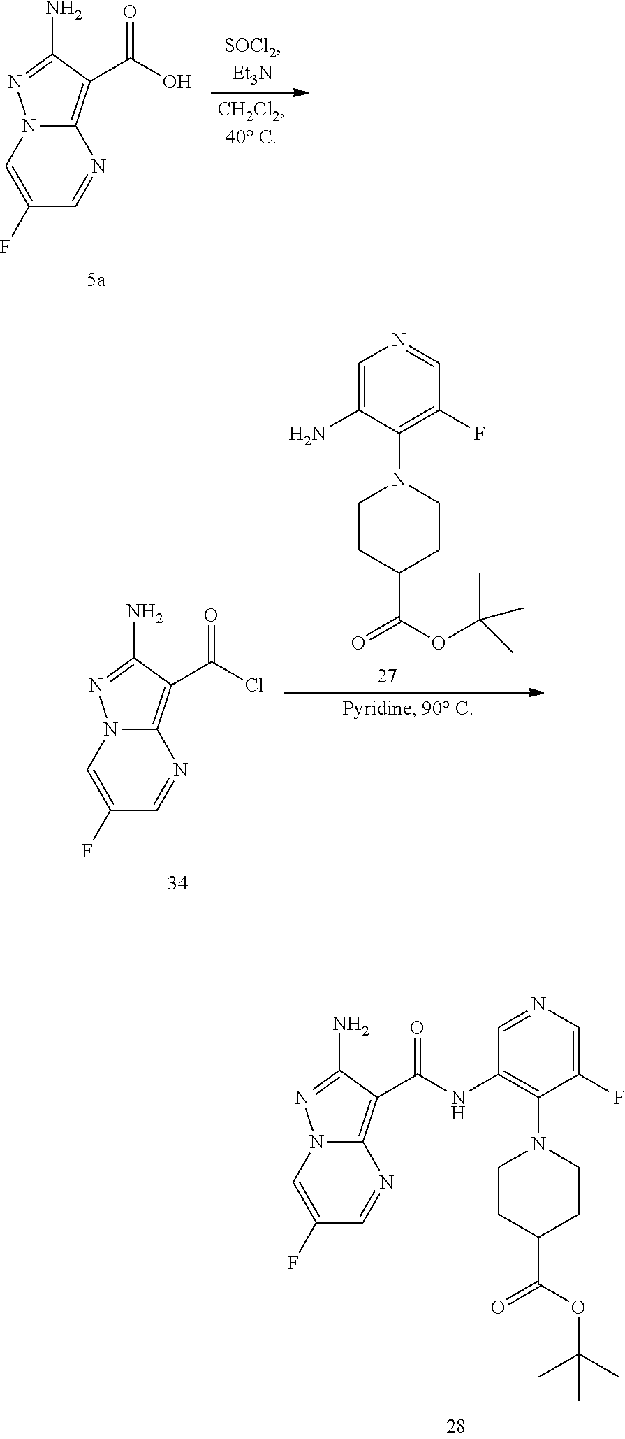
C1=NC2=C(C(=O)NC3=C(N4CCC(C(=O)OC(C)(C)C)CC4)C(F)=CN=C3)C(N)=NN2C=C1F.C1=NC2=C(C(=O)O)C(N)=NN2C=C1F.C1=NC2=C(C(=O)Cl)C(N)=NN2C=C1F.C1CC(C(OC(C)(C)C)=O)CCN1C1=C(F)C=NC=C1N
